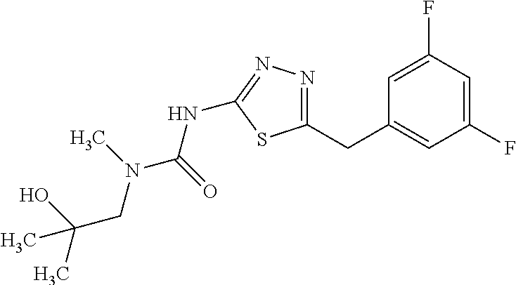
C1=C(F)C=C(F)C=C1CC1=NN=C(NC(=O)N(C)CC(O)(C)C)S1
